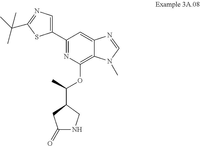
C1(C2=CN=C(C(C)(C)C)S2)=NC(OC(C)C2CC(=O)NC2)=C2C(=C1)N=CN2C
